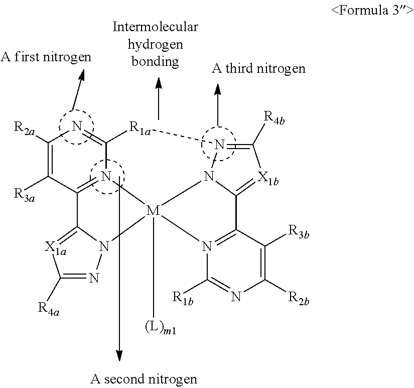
C1([R2a])=C([R3a])C2=N3C(=N1)[R1a]N1=C([R4b])[X1b]=C4N1[M]3([(L)m1])(N1C2=[X1a]C([R4a])=N1)N1=C4C([R3b])=C([R2b])N=C1[R1b]
